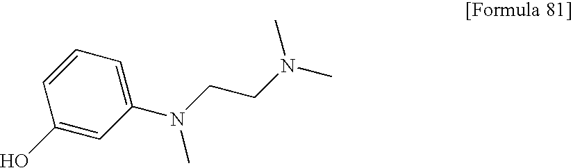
C1(O)=CC(N(C)CCN(C)C)=CC=C1
